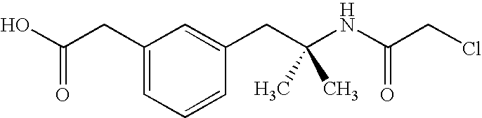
C(C(NC(CCl)=O)(C)C)C1=CC(CC(O)=O)=CC=C1
